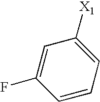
C1=CC=C([X1])C=C1F
